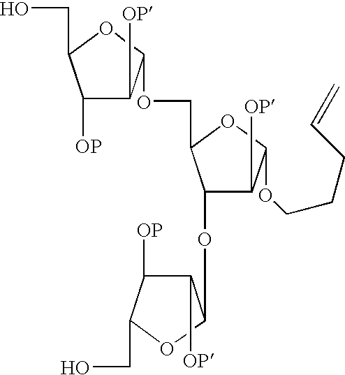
C1([OP])C([OP])C(OCC2C(OC3C([OP])C([OP])C(CO)O3)C([OP])C(OCCCC=C)O2)OC1CO
